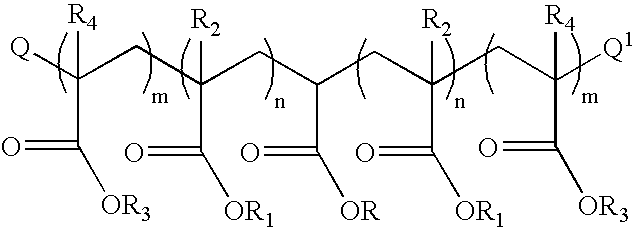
[Q]C(CC(CC(CC(CC([Q1])([R4])C(=O)[OR3])([R2])C(=O)[OR1])C(=O)[OR])([R2])C([OR1])=O)([R4])C(=O)[OR3]
